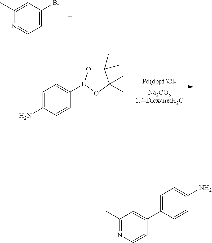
C1=C(Br)C=C(C)N=C1.C1=C(N)C=CC(B2OC(C)(C)C(C)(C)O2)=C1.C1(C)=NC=CC(C2=CC=C(N)C=C2)=C1
